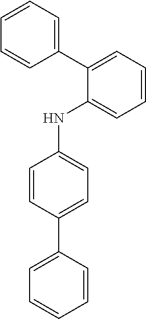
C1(C2=CC=CC=C2NC2=CC=C(C3=CC=CC=C3)C=C2)=CC=CC=C1
